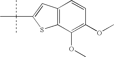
C1=CC2=C(C(OC)=C1OC)SC(C(C)(C)C)=C2
